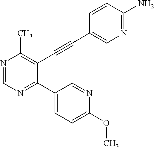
N1=CN=C(C2=CC=C(OC)N=C2)C(C#CC2=CN=C(N)C=C2)=C1C
